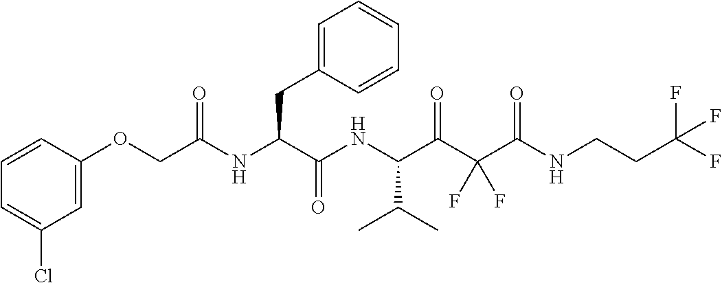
C1=CC=C(Cl)C=C1OCC(NC(C(NC(C(C(C(NCCC(F)(F)F)=O)(F)F)=O)C(C)C)=O)CC1=CC=CC=C1)=O
